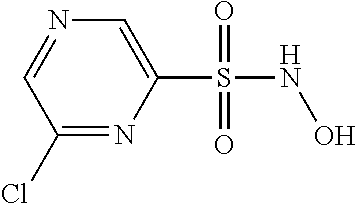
C1(Cl)=NC(S(NO)(=O)=O)=CN=C1
